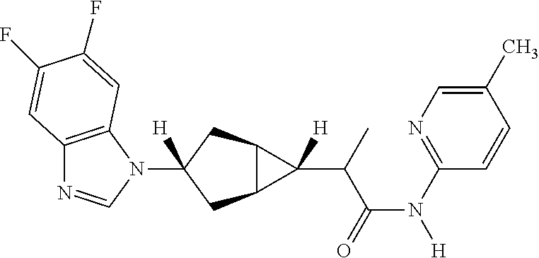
C12=C(N(C3([H])CC4C(C3)C4(C(C(N([H])C3=NC=C(C)C=C3)=O)C)[H])C=N1)C=C(F)C(F)=C2
